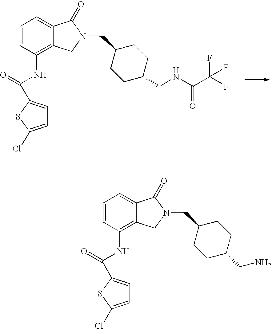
C1=CC(NC(C2=CC=C(Cl)S2)=O)=C2C(=C1)C(=O)N(CC1CCC(CNC(C(F)(F)F)=O)CC1)C2.C1=CC(NC(C2=CC=C(Cl)S2)=O)=C2C(=C1)C(=O)N(CC1CCC(CN)CC1)C2
